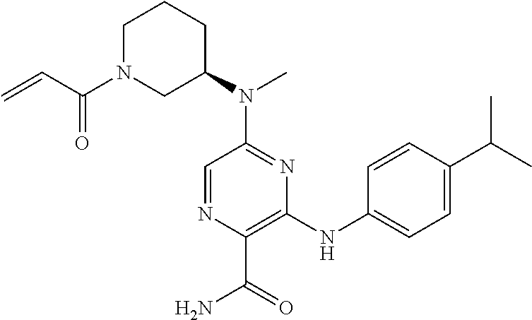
C1(N(C2=NC(NC3=CC=C(C(C)C)C=C3)=C(C(=O)N)N=C2)C)CCCN(C(=O)C=C)C1
